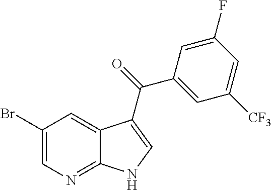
C1(Br)=CN=C2C(=C1)C(C(=O)C1=CC([CF3])=CC(F)=C1)=CN2
